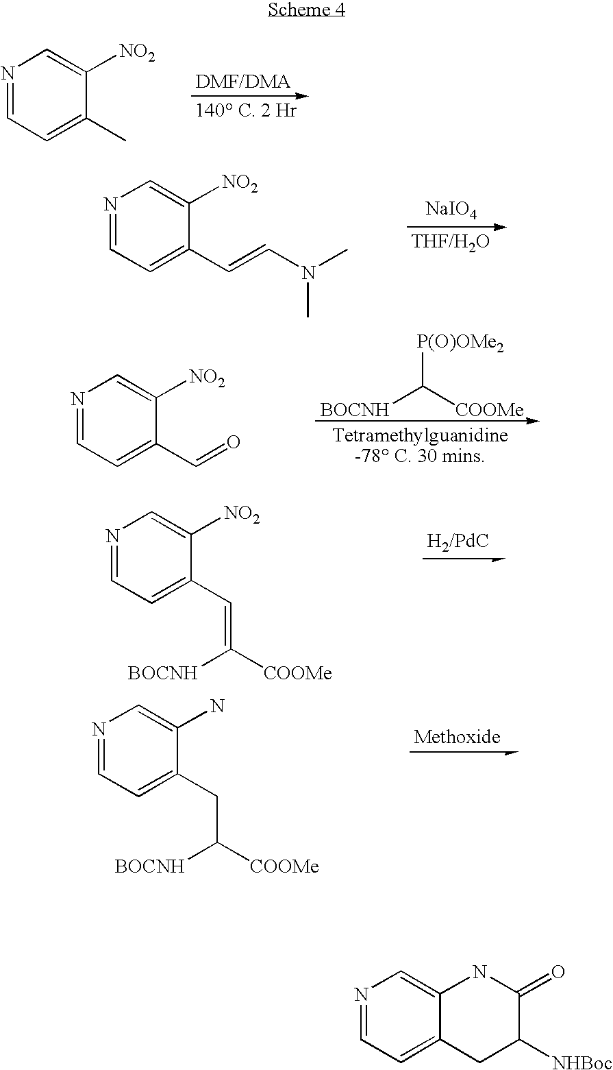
N1=CC=C(C)C([NO2])=C1.[NaIO4].N1=CC=C(C=CN(C)C)C([NO2])=C1.[BOCNH]C([COOMe])[P(O)OMe2].N1=CC=C(C=O)C([NO2])=C1.[H2/PdC].N1=CC=C(C=C([COOMe])[BOCNH])C([NO2])=C1.[Methoxide].N1=CC=C(CC([COOMe])[BOCNH])C(N)=C1.N1=CC=C2C(=C1)NC(=O)C([NHBoc])C2
